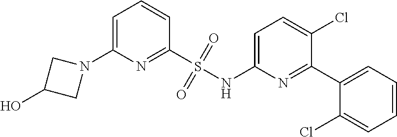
C1=C(N2CC(O)C2)N=C(S(NC2=CC=C(Cl)C(C3=CC=CC=C3Cl)=N2)(=O)=O)C=C1
